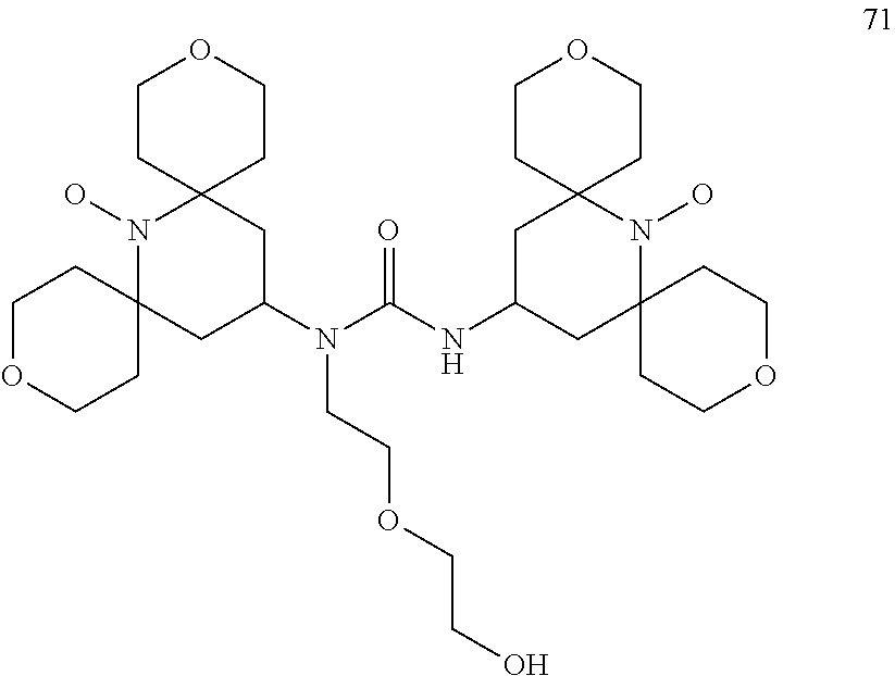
C1CC2(CCO1)N(O)C1(CC(N(C(NC3CC4(N(O)C5(C3)CCOCC5)CCOCC4)=O)CCOCCO)C2)CCOCC1
